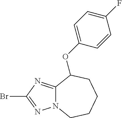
BrC1=NN2C(=N1)C(OC1=CC=C(F)C=C1)CCCC2
